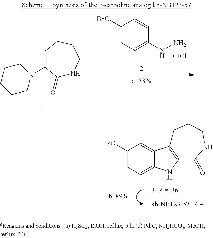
C1([RO])=CC=C2C(=C1)C1=C(N2)C(=O)NCCC1.C1=C(N2CCCCC2)C(=O)NCCC1.C1([BnO])=CC=C(NN)C=C1.Cl
